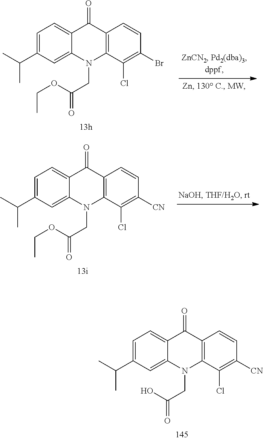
C1=C(C(C)C)C=C2C(=C1)C(=O)C1=C(N2CC(O)=O)C(Cl)=C([CN])C=C1.C1=C(C(C)C)C=C2C(=C1)C(=O)C1=C(N2CC(OCC)=O)C(Cl)=C(Br)C=C1.C1=C(C(C)C)C=C2C(=C1)C(=O)C1=C(N2CC(OCC)=O)C(Cl)=C([CN])C=C1
